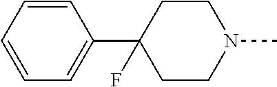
C1=CC=CC=C1C1(F)CCN(C)CC1
